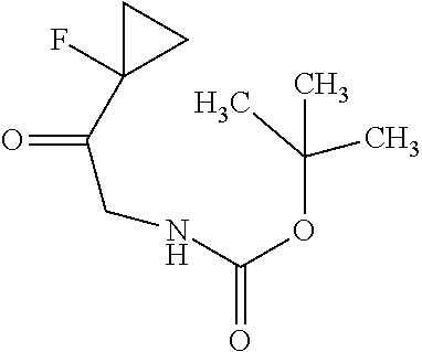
C(=O)(C1(F)CC1)CNC(OC(C)(C)C)=O
